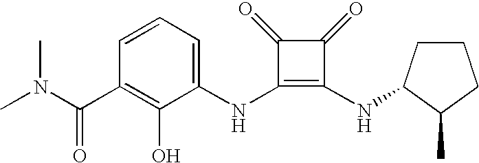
N(C1=C(NC2CCCC2C)C(=O)C1=O)C1=CC=CC(C(=O)N(C)C)=C1O
